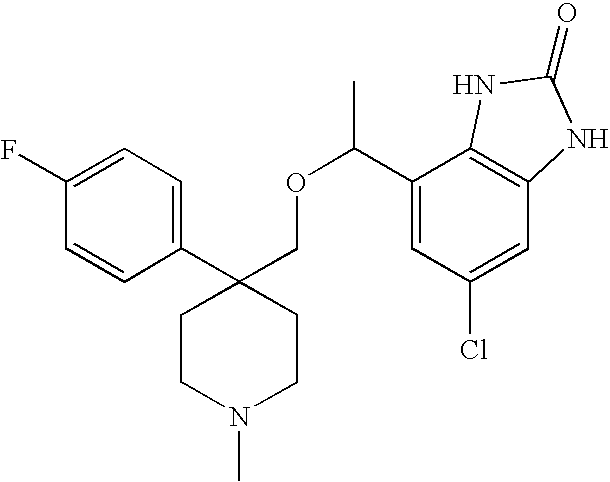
C1(C2(COC(C3=CC(Cl)=CC4=C3NC(=O)N4)C)CCN(C)CC2)=CC=C(F)C=C1
